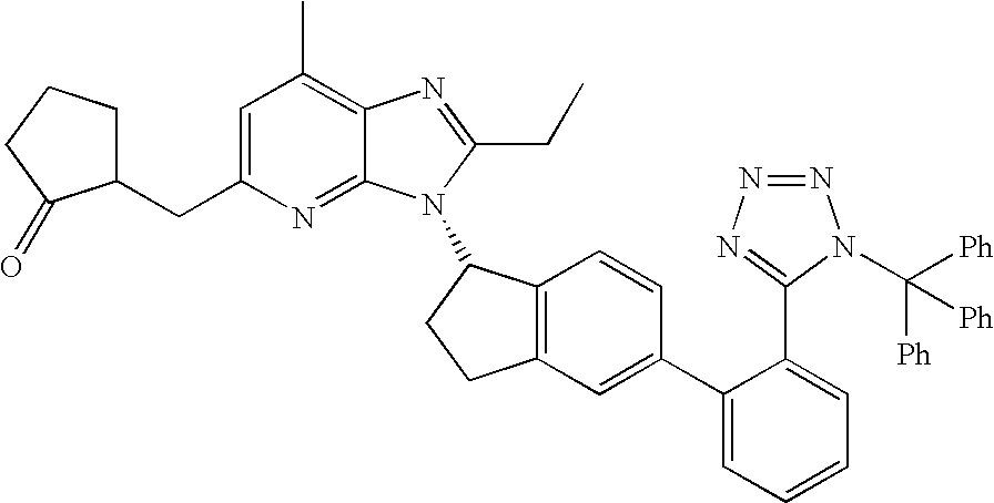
C1=C(CC2CCCC2=O)N=C2C(=C1C)N=C(CC)N2C1C2=C(CC1)C=C(C1=CC=CC=C1C1=NN=NN1C([Ph])([Ph])[Ph])C=C2
